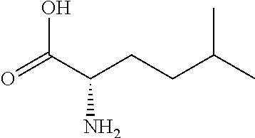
O=C(C(CCC(C)C)N)O
